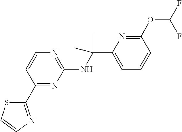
C1(NC(C2=CC=CC(OC(F)F)=N2)(C)C)=NC=CC(C2=NC=CS2)=N1
